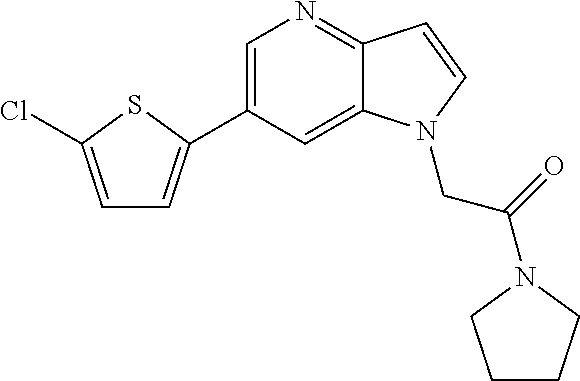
C1=C(Cl)SC(C2=CN=C3C(=C2)N(CC(=O)N2CCCC2)C=C3)=C1
